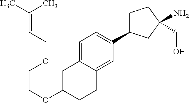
O(C1CCC2=CC(C3CCC(N)(CO)C3)=CC=C2C1)CCOCC=C(C)C
